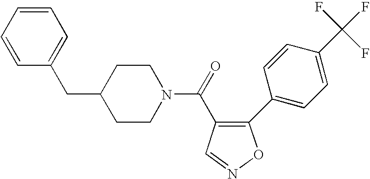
C1(C2=CC=C(C(F)(F)F)C=C2)=C(C(=O)N2CCC(CC3=CC=CC=C3)CC2)C=NO1
